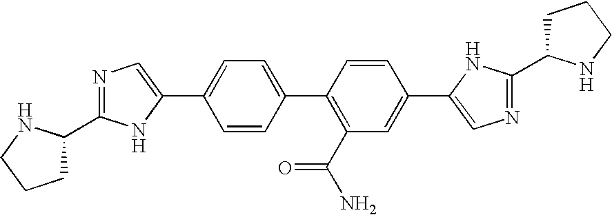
C1=CC(C2=C(C(N)=O)C=C(C3=CN=C(C4CCCN4)N3)C=C2)=CC=C1C1=CN=C(C2CCCN2)N1
